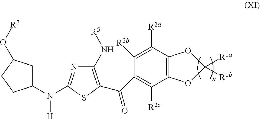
C12=C(C([R2a])=C([R2b])C(C(=O)C3=C(N[R5])N=C(N(C4CC(O[R7])CC4)[H])S3)=C1[R2c])OC([R1a])([R1b])O2
